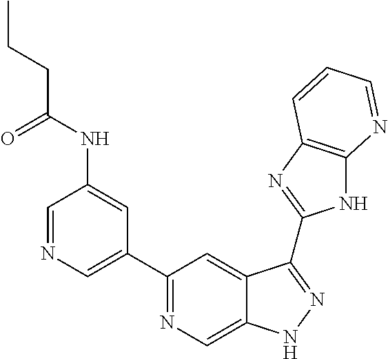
C1=NC=C(C2=NC=C3C(=C2)C(C2=NC4=C(N2)N=CC=C4)=NN3)C=C1NC(CCC)=O
